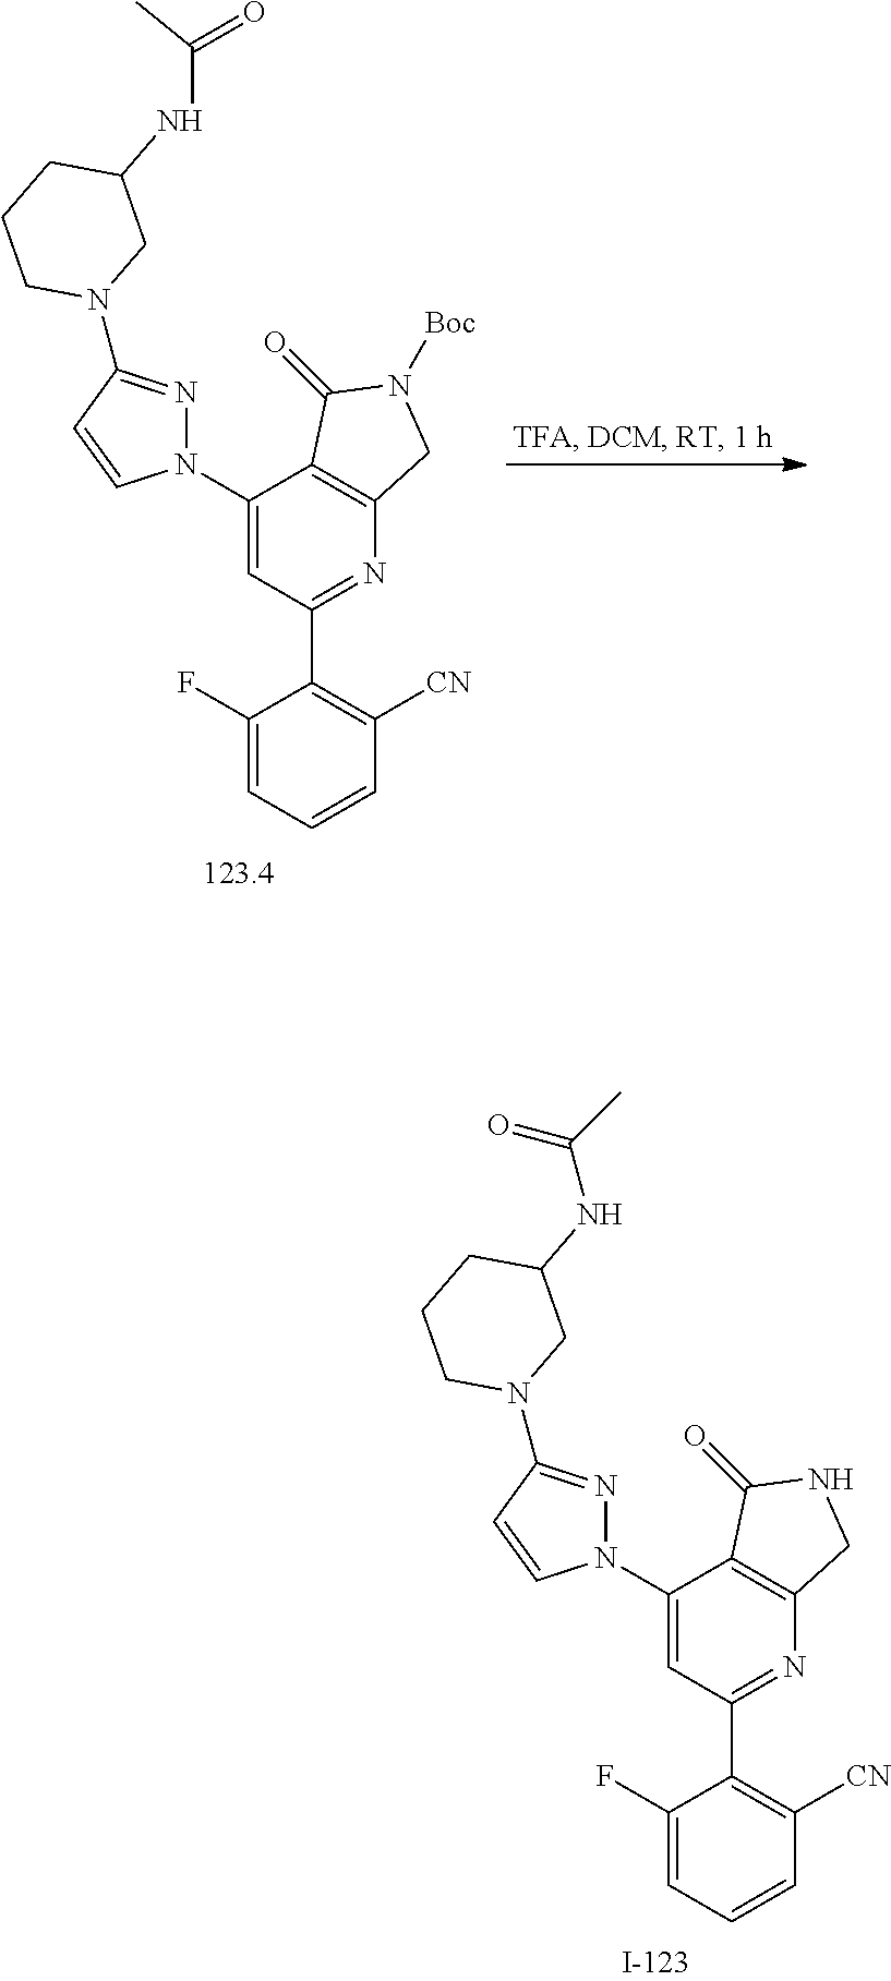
C1(F)=CC=CC([CN])=C1C1=NC2=C(C(N3N=C(N4CCCC(NC(C)=O)C4)C=C3)=C1)C(=O)NC2.C1(F)=CC=CC([CN])=C1C1=NC2=C(C(N3N=C(N4CCCC(NC(=O)C)C4)C=C3)=C1)C(=O)N([Boc])C2
